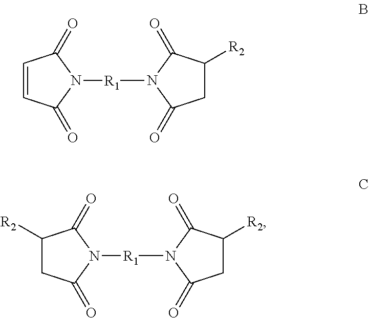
C1=CC(=O)N([R1]N2C(=O)C([R2])CC2=O)C1=O.C1([R2])CC(=O)N([R1]N2C(=O)C([R2])CC2=O)C1=O
